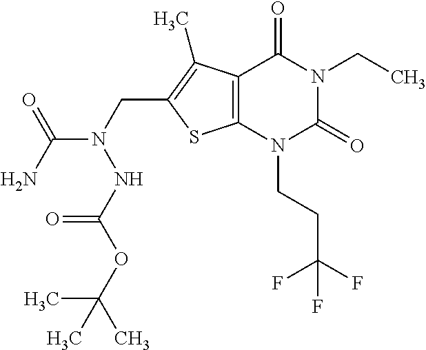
C12=C(N(CCC(F)(F)F)C(=O)N(CC)C1=O)SC(CN(C(N)=O)NC(OC(C)(C)C)=O)=C2C
